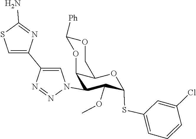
C1(C2=CN(C3C(OC)C(SC4=CC=CC(Cl)=C4)OC4C3OC([Ph])OC4)N=N2)=CSC(N)=N1
